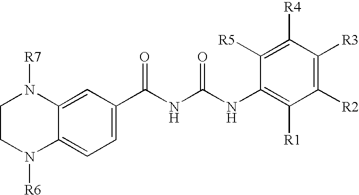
C1CN([R6])C2=CC=C(C(NC(NC3=C([R1])C([R2])=C([R3])C([R4])=C3[R5])=O)=O)C=C2N1[R7]
